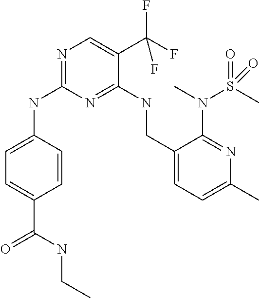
C1=CC(NC2=NC=C(C(F)(F)F)C(NCC3=CC=C(C)N=C3N(S(C)(=O)=O)C)=N2)=CC=C1C(=O)NCC
